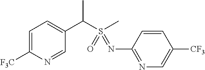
C1=C([F3C])N=CC(C(S(C)(=O)=NC2=NC=C([CF3])C=C2)C)=C1
